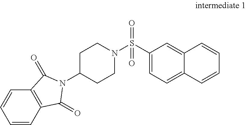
C1(S(N2CCC(N3C(=O)C4=C(C=CC=C4)C3=O)CC2)(=O)=O)=CC=C2C(=C1)C=CC=C2
